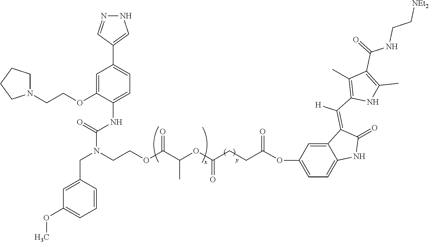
C(CCC(OC(C(OCCN(CC1=CC(OC)=CC=C1)C(=O)NC1=CC=C(C2=CNN=C2)C=C1OCCN1CCCC1)=O)C)=O)(=O)OC1=CC=C2C(=C1)C(=C(C1=C(C)C(C(=O)NCC[NEt2])=C(C)N1)[H])C(=O)N2
